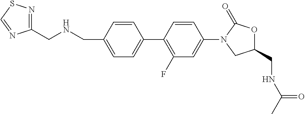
C1=C(CNCC2=NSC=N2)C=CC(C2=C(F)C=C(N3CC(CNC(C)=O)OC3=O)C=C2)=C1
